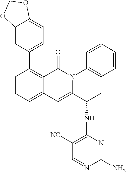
C1(C2=CC=C3C(=C2)OCO3)=C2C(=CC=C1)C=C(C(C)NC1=C([NC])C=NC(N)=N1)N(C1=CC=CC=C1)C2=O
